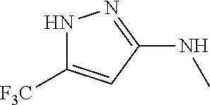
C1(NC)=NNC([F3C])=C1
